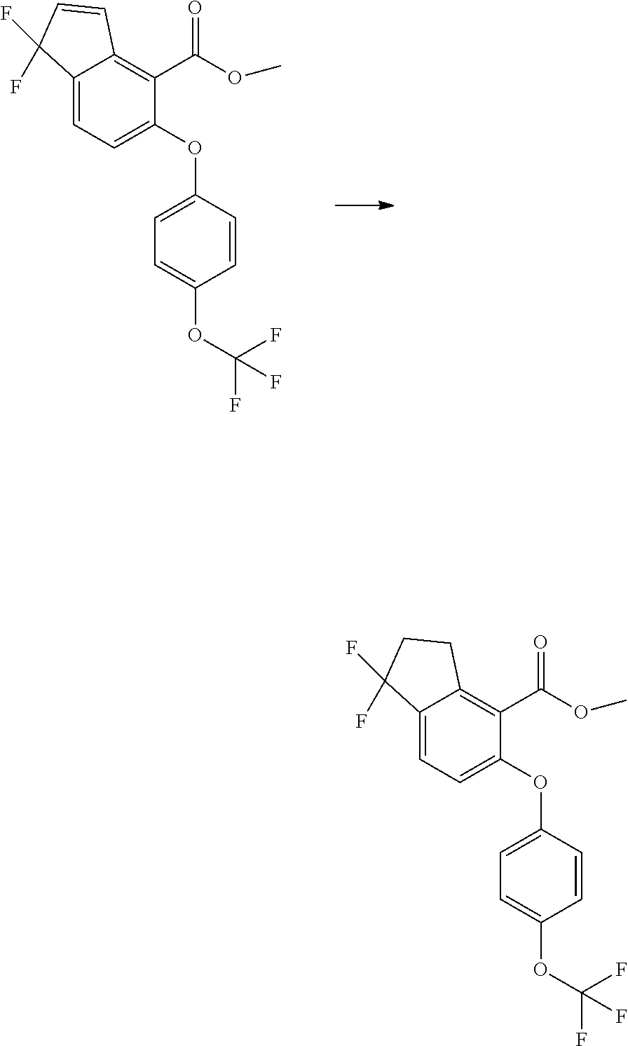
C12=C(C(=O)OC)C(OC3=CC=C(OC(F)(F)F)C=C3)=CC=C1C(F)(F)C=C2.C12=C(C(=O)OC)C(OC3=CC=C(OC(F)(F)F)C=C3)=CC=C1C(F)(F)CC2
